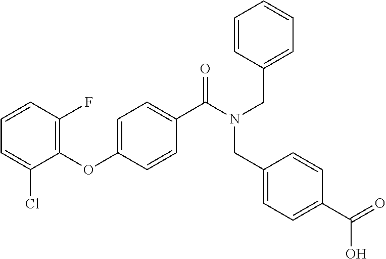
C1(OC2=CC=C(C(N(CC3=CC=CC=C3)CC3=CC=C(C(=O)O)C=C3)=O)C=C2)=C(F)C=CC=C1Cl
